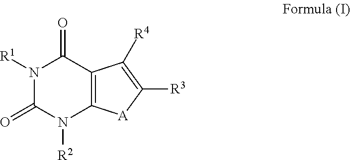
N1([R1])C(=O)N([R2])C2=C(C1=O)C([R4])=C([R3])[A]2
